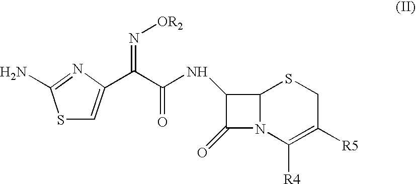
S1C=C(C(C(=O)NC2C(=O)N3C2SCC([R5])=C3[R4])=N[OR2])N=C1N
